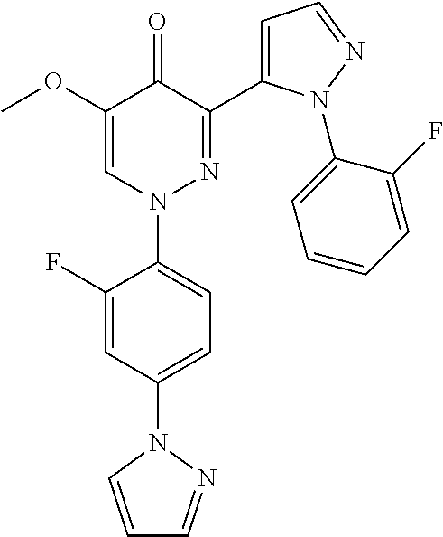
C1=C(N2C=CC=N2)C=C(F)C(N2N=C(C3=CC=NN3C3=CC=CC=C3F)C(=O)C(OC)=C2)=C1
